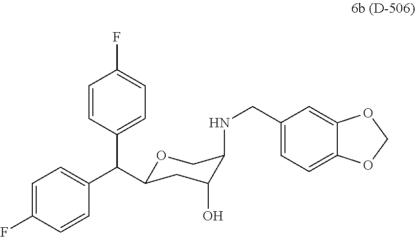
O1C(C(C2=CC=C(F)C=C2)C2=CC=C(F)C=C2)CC(O)C(NCC2=CC=C3C(=C2)OCO3)C1
